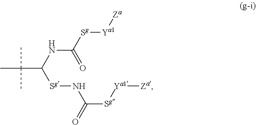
CC(C)(C)C(NC([Sg][Ya1][Za])=O)[Sg]NC([Sg][Ya1][Za])=O
